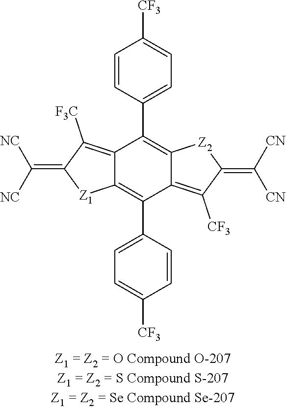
C12=C([F3C])C(=C([NC])[NC])[Z1]C1=C(C1=CC=C([CF3])C=C1)C1=C([CF3])C(=C([CN])[CN])[Z2]C1=C2C1=CC=C([CF3])C=C1
